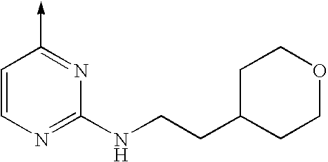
C1=CN=C(NCCC2CCOCC2)N=C1->C
